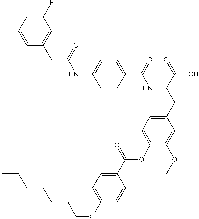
C1=CC(C(=O)NC(CC2=CC=C(OC(C3=CC=C(OCCCCCCC)C=C3)=O)C(OC)=C2)C(=O)O)=CC=C1NC(=O)CC1=CC(F)=CC(F)=C1
